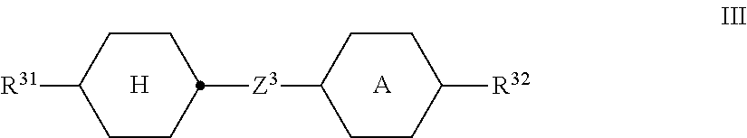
C1CC([R31])CCC1[Z3]C1CCC([R32])CC1.[H].[A]
